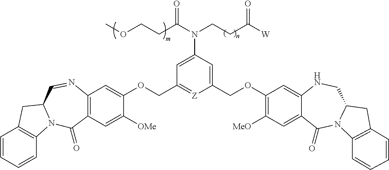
C1=CC=CC2=C1CC1N2C(=O)C2=C(N=C1)C=C(OCC1=[Z]C(COC3=C([MeO])C=C4C(=C3)NCC3N(C4=O)C4=C(C3)C=CC=C4)=CC(N(C(CCOC)=O)CCC([W])=O)=C1)C([OMe])=C2
